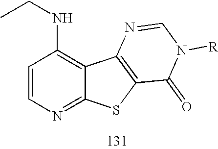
C1=CN=C2C(=C1NCC)C1=C(S2)C(=O)N([R])C=N1
